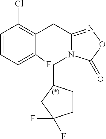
C1CC(CN2C(CC3=C(Cl)C=CC=C3F)=NOC2=O)CC1(F)F
